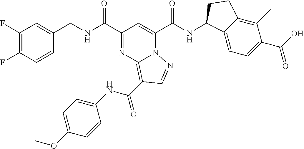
C1(F)=C(F)C=CC(CNC(C2=NC3=C(C(NC4=CC=C(OC)C=C4)=O)C=NN3C(C(NC3C4=CC=C(C(O)=O)C(C)=C4CC3)=O)=C2)=O)=C1
